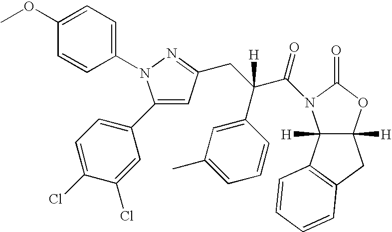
C12([H])C([H])(OC(=O)N1C(C(CC1=NN(C3=CC=C(OC)C=C3)C(C3=CC=C(Cl)C(Cl)=C3)=C1)(C1=CC(C)=CC=C1)[H])=O)CC1=C2C=CC=C1
